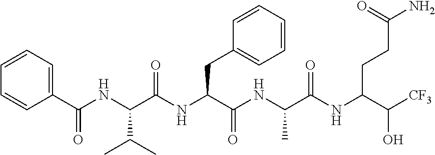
C1=CC(C(NC(C(NC(C(NC(C(NC(C([CF3])O)CCC(N)=O)=O)C)=O)CC2=CC=CC=C2)=O)C(C)C)=O)=CC=C1
